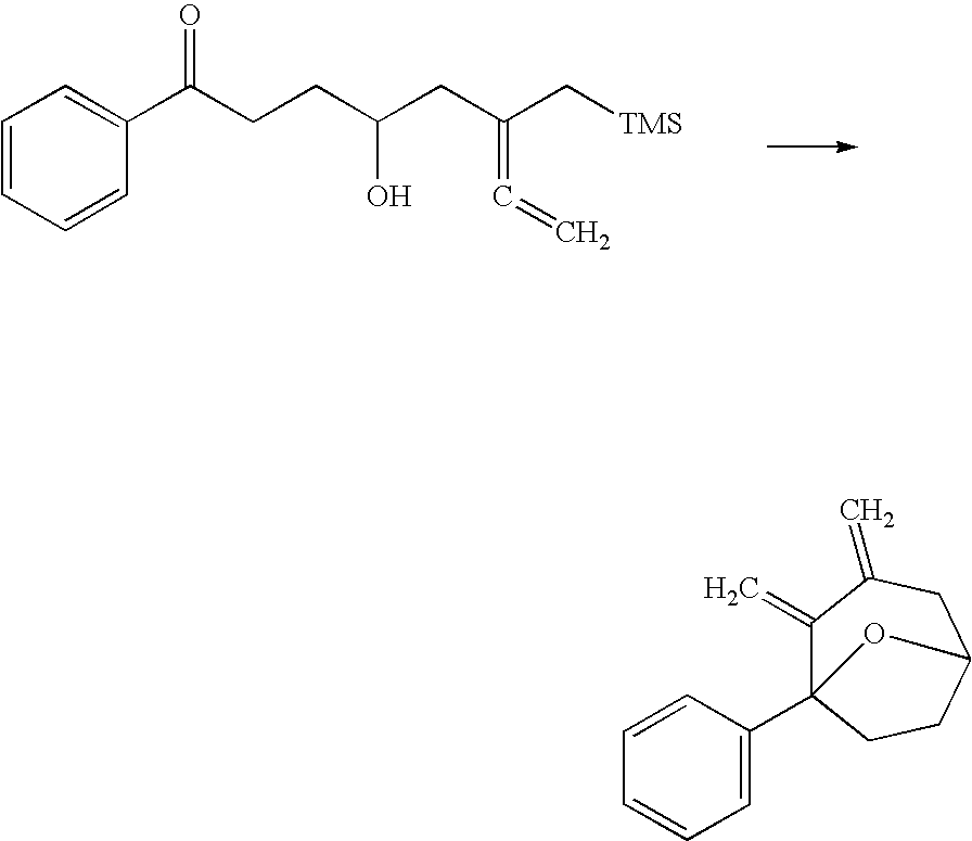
C1(=C)C2(C3=CC=CC=C3)CCC(CC1=C)O2.C1(C(CCC(CC(C[TMS])=C=C)O)=O)=CC=CC=C1
